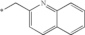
C1(C*)=CC=C2C(=N1)C=CC=C2
